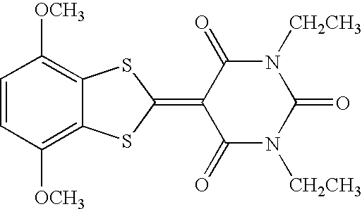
C1=CC([OCH3])=C2C(=C1[OCH3])SC(=C1C(=O)N([CH2CH3])C(=O)N([CH2CH3])C1=O)S2
